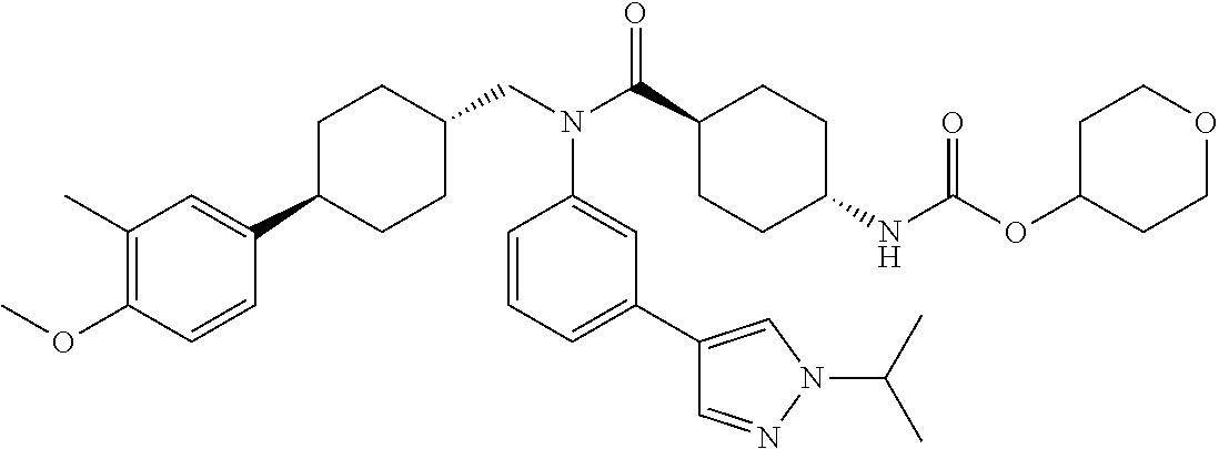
C1(C)=C(OC)C=CC(C2CCC(CN(C(C3CCC(NC(OC4CCOCC4)=O)CC3)=O)C3=CC(C4=CN(C(C)C)N=C4)=CC=C3)CC2)=C1
